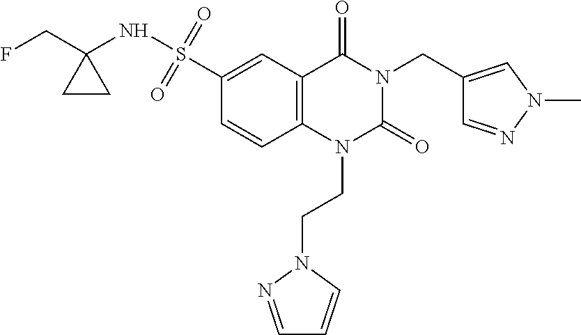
C1(S(=O)(=O)NC2(CF)CC2)=CC2=C(C=C1)N(CCN1C=CC=N1)C(=O)N(CC1=CN(C)N=C1)C2=O
